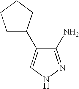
C1(N)=NNC=C1C1CCCC1
